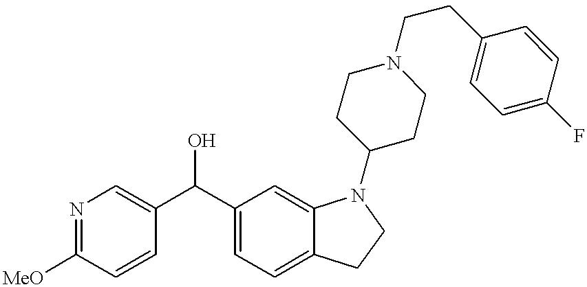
N1=C([MeO])C=CC(C(C2=CC=C3C(=C2)N(C2CCN(CCC4=CC=C(F)C=C4)CC2)CC3)O)=C1
